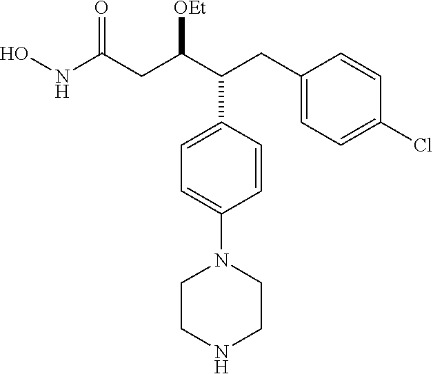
C1(CC(C(CC(NO)=O)[OEt])C2=CC=C(N3CCNCC3)C=C2)=CC=C(Cl)C=C1
